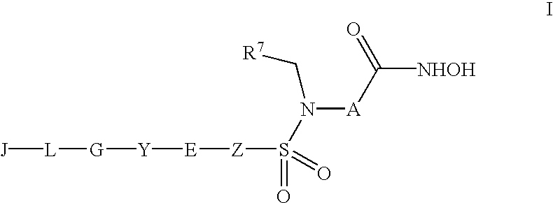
[Z](S(N([A]C([NHOH])=O)C[R7])(=O)=O)[E][Y][G][L][J]
